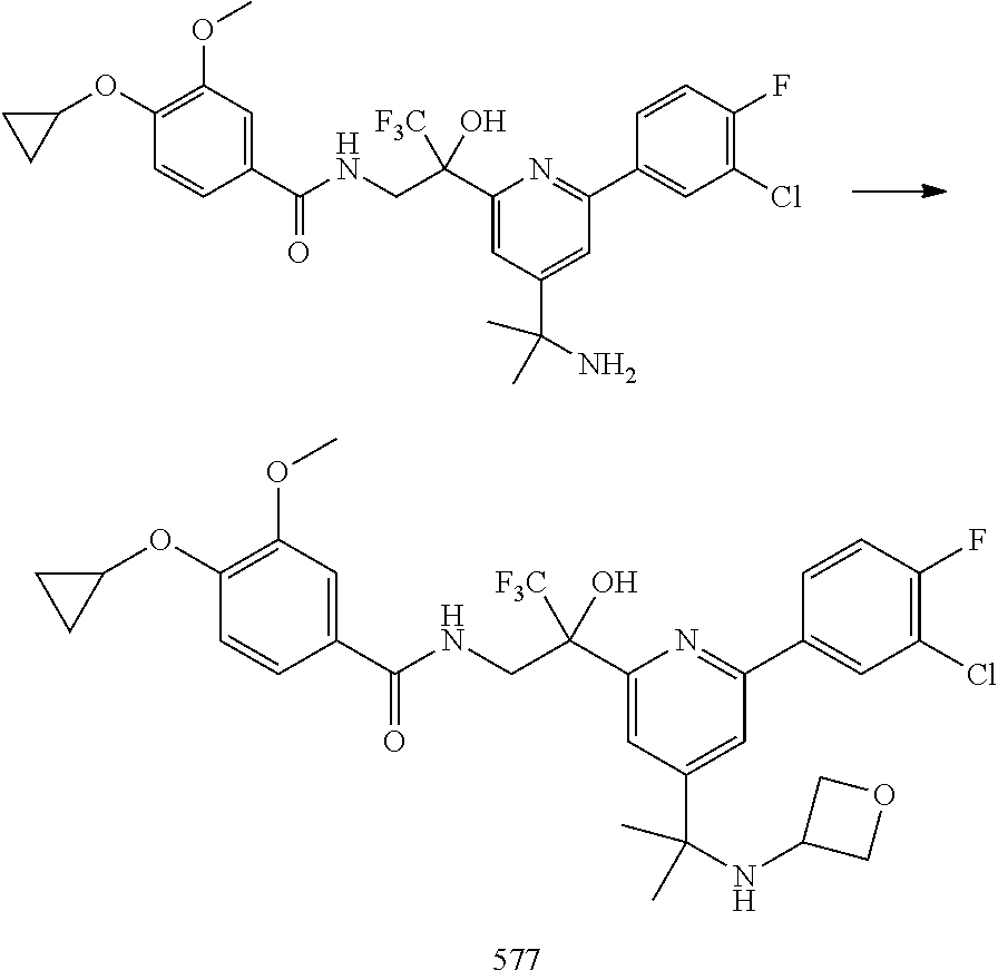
C1(C(NCC(C2=CC(C(N)(C)C)=CC(C3=CC(Cl)=C(F)C=C3)=N2)([F3C])O)=O)=CC(OC)=C(OC2CC2)C=C1.C1(C(NCC(C2=CC(C(NC3COC3)(C)C)=CC(C3=CC(Cl)=C(F)C=C3)=N2)([F3C])O)=O)=CC(OC)=C(OC2CC2)C=C1
